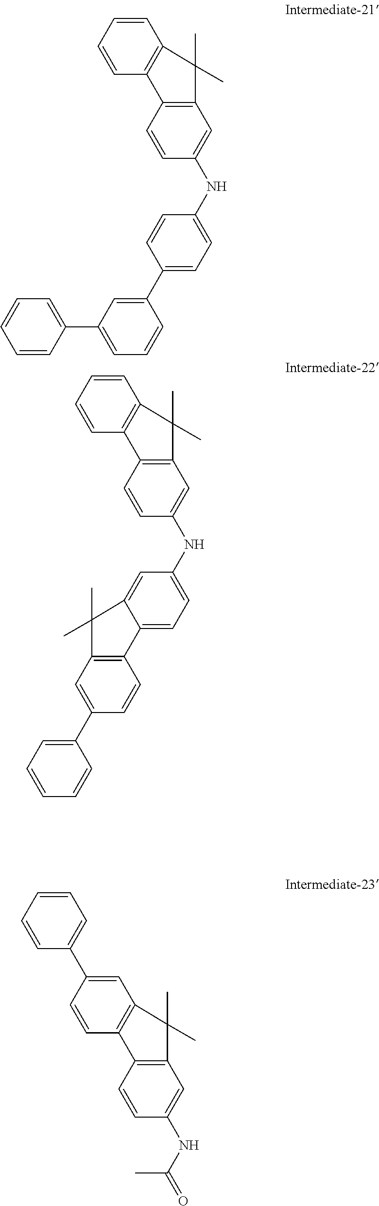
C1=C(NC2=CC=C3C4=C(C=C(C5=CC=CC=C5)C=C4)C(C)(C)C3=C2)C=CC2=C1C(C)(C)C1=C2C=CC=C1.C1=C(NC2=CC=C(C3=CC(C4=CC=CC=C4)=CC=C3)C=C2)C=CC2=C1C(C)(C)C1=C2C=CC=C1.C1=C(NC(=O)C)C=CC2=C1C(C)(C)C1=C2C=CC(C2=CC=CC=C2)=C1
